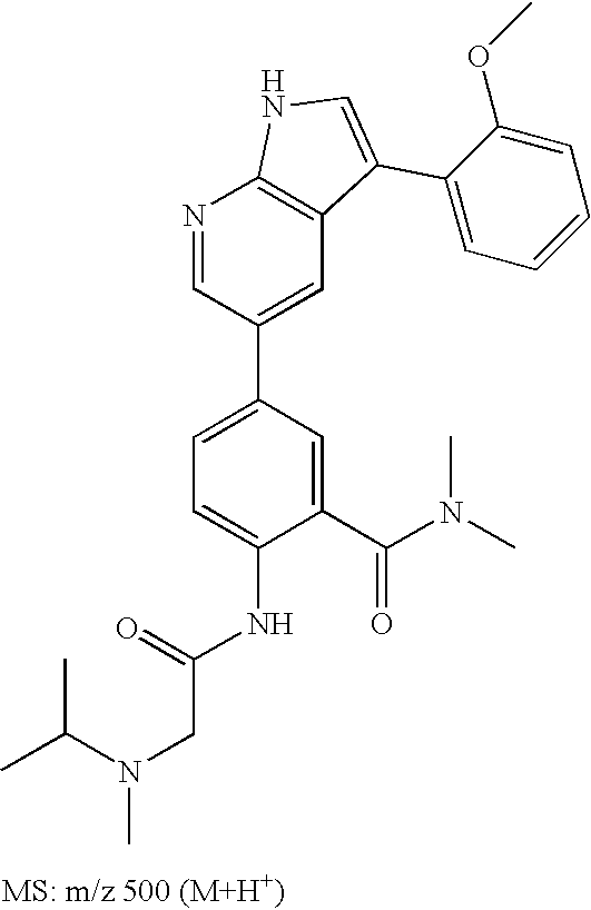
N1=CC(C2=CC=C(NC(CN(C)C(C)C)=O)C(C(N(C)C)=O)=C2)=CC2=C1NC=C2C1=CC=CC=C1OC
